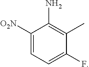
C1([O2N])=CC=C(F)C(C)=C1N
